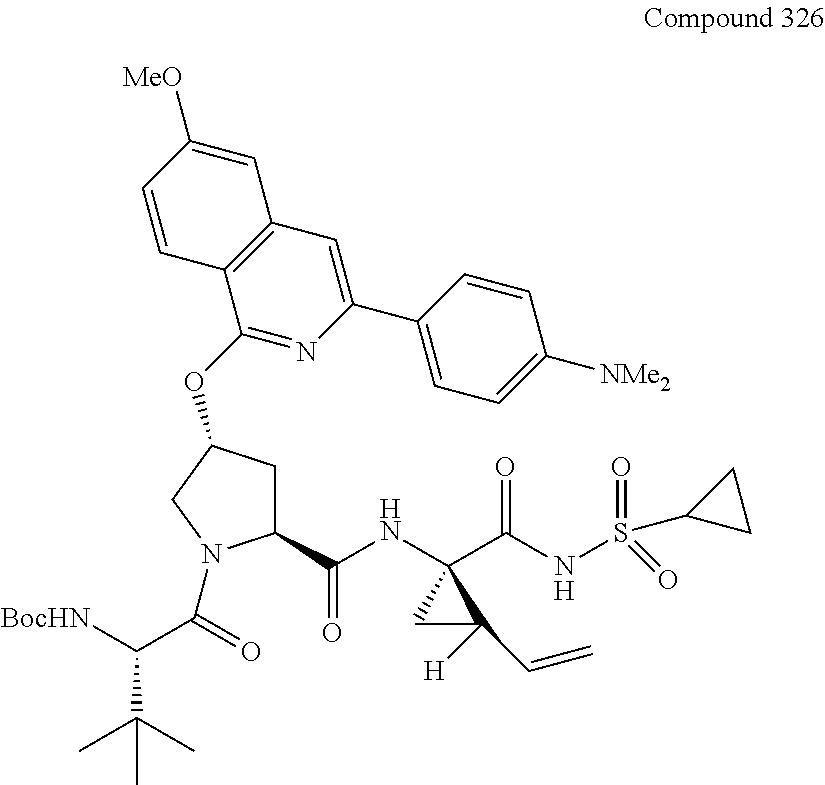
C1(C(=O)NC2(C(=O)NS(=O)(=O)C3CC3)CC2([H])C=C)CC(OC2=NC(C3=CC=C([NMe2])C=C3)=CC3=C2C=CC([MeO])=C3)CN1C(=O)C([BocHN])C(C)(C)C
